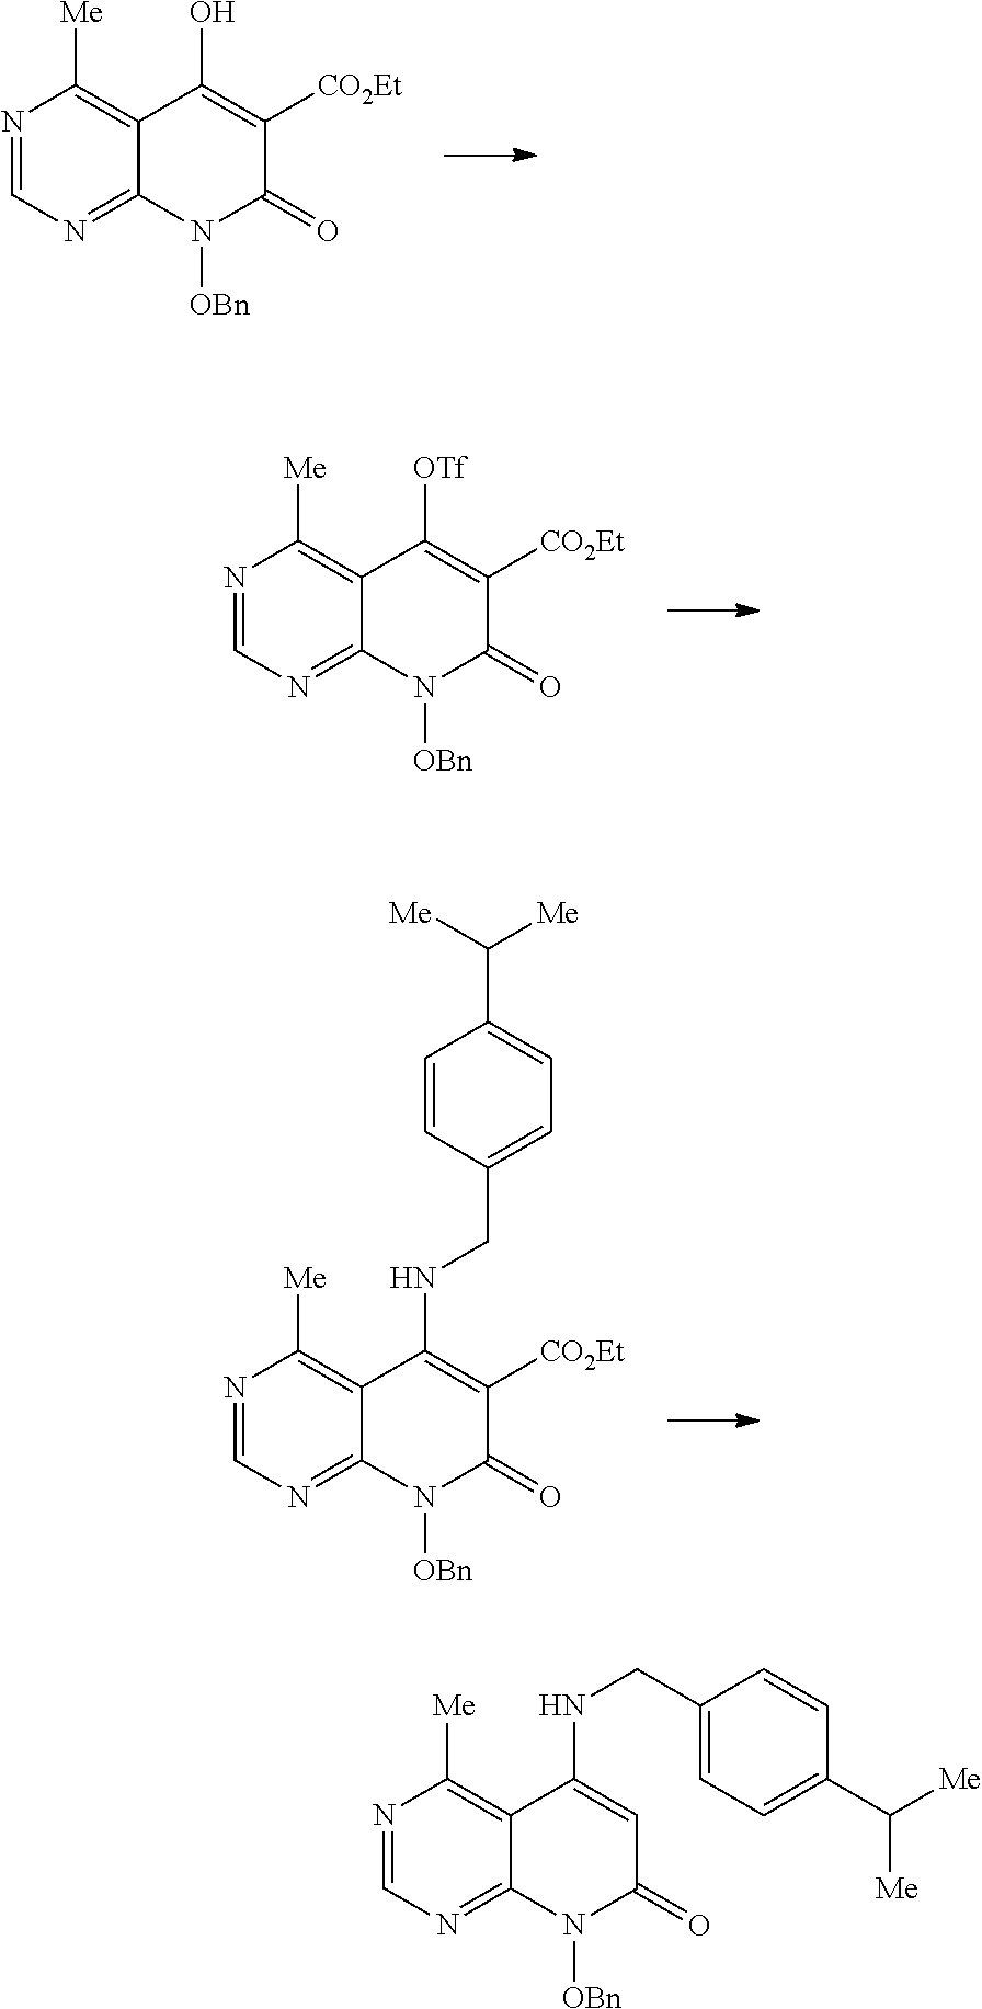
N1=CN=C2C(=C1[Me])C(O)=C([CO2Et])C(=O)N2[OBn].N1=CN=C2C(=C1[Me])C([OTf])=C([CO2Et])C(=O)N2[OBn].N1=CN=C2C(=C1[Me])C(NCC1=CC=C(C([Me])[Me])C=C1)=C([CO2Et])C(=O)N2[OBn].N1=CN=C2C(=C1[Me])C(NCC1=CC=C(C([Me])[Me])C=C1)=CC(=O)N2[OBn]
